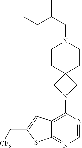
N1=CN=C2C(=C1N1CC3(C1)CCN(CC(C)CC)CC3)C=C(C[CF3])S2
